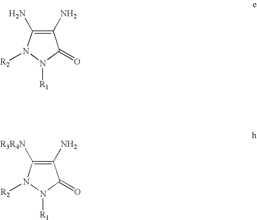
C1(N)=C(N)N([R2])N([R1])C1=O.C1(N)=C([R3R4N])N([R2])N([R1])C1=O
